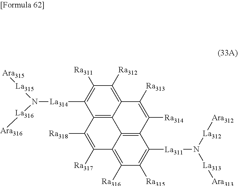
C1([Ra316])=C2C3=C(C([La311]N([La312][Ara312])[La313][Ara313])=C1[Ra315])C([Ra314])=C([Ra313])C1=C([Ra312])C([Ra311])=C([La314]N([La316][Ara316])[La315][Ara315])C(=C31)C([Ra318])=C2[Ra317]
